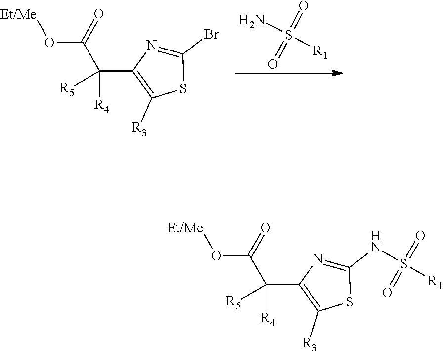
[Et/Me]OC(C(C1=C([R3])SC(NS(=O)(=O)[R1])=N1)([R4])[R5])=O.[Et/Me]OC(C(C1=C([R3])SC(Br)=N1)([R4])[R5])=O.NS([R1])(=O)=O
